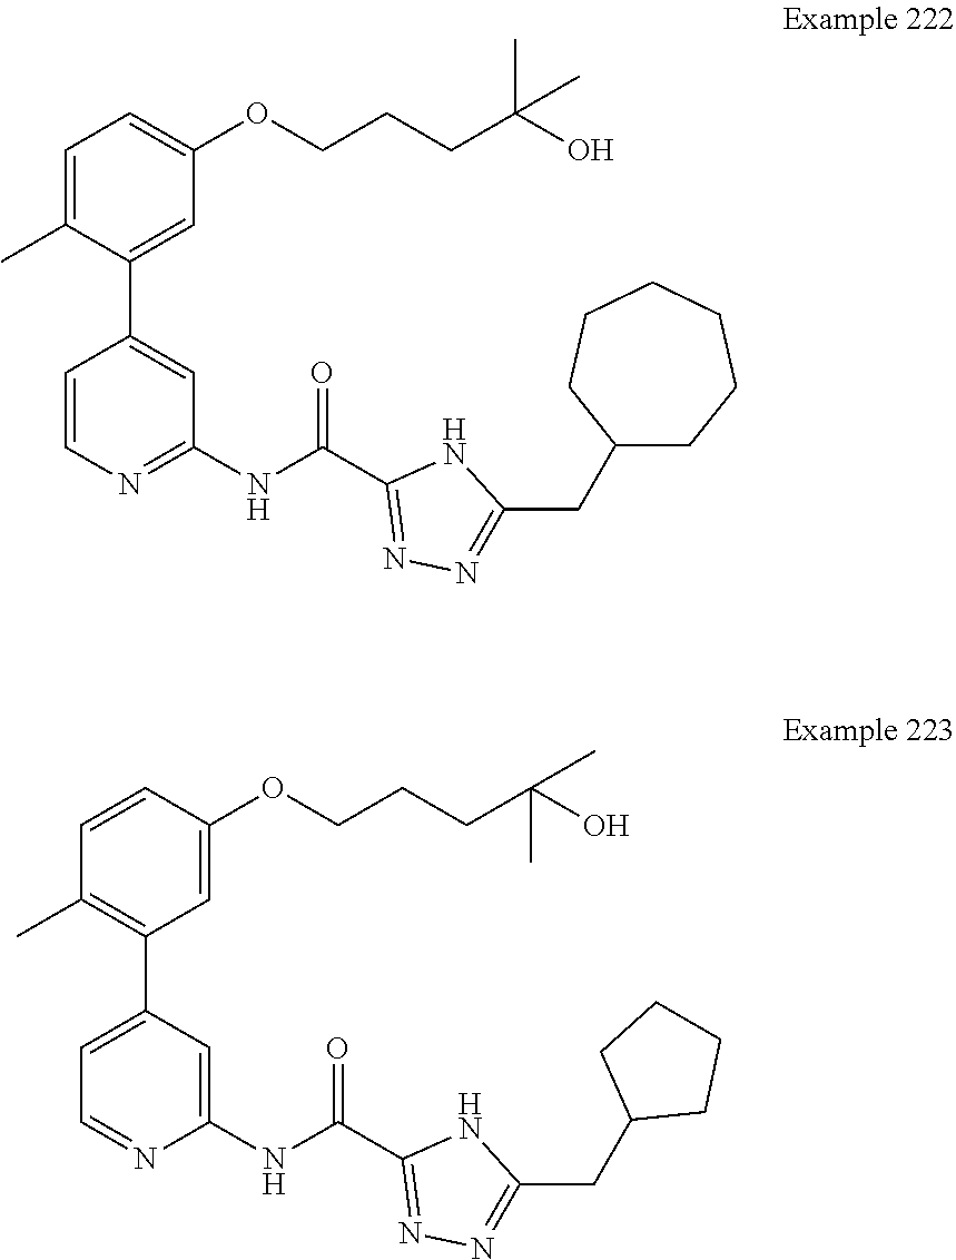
C1=C(C)C(C2=CC(NC(=O)C3=NN=C(CC4CCCCCC4)N3)=NC=C2)=CC(OCCCC(C)(O)C)=C1.C1=CC(OCCCC(O)(C)C)=CC(C2=CC=NC(NC(=O)C3=NN=C(CC4CCCC4)N3)=C2)=C1C
